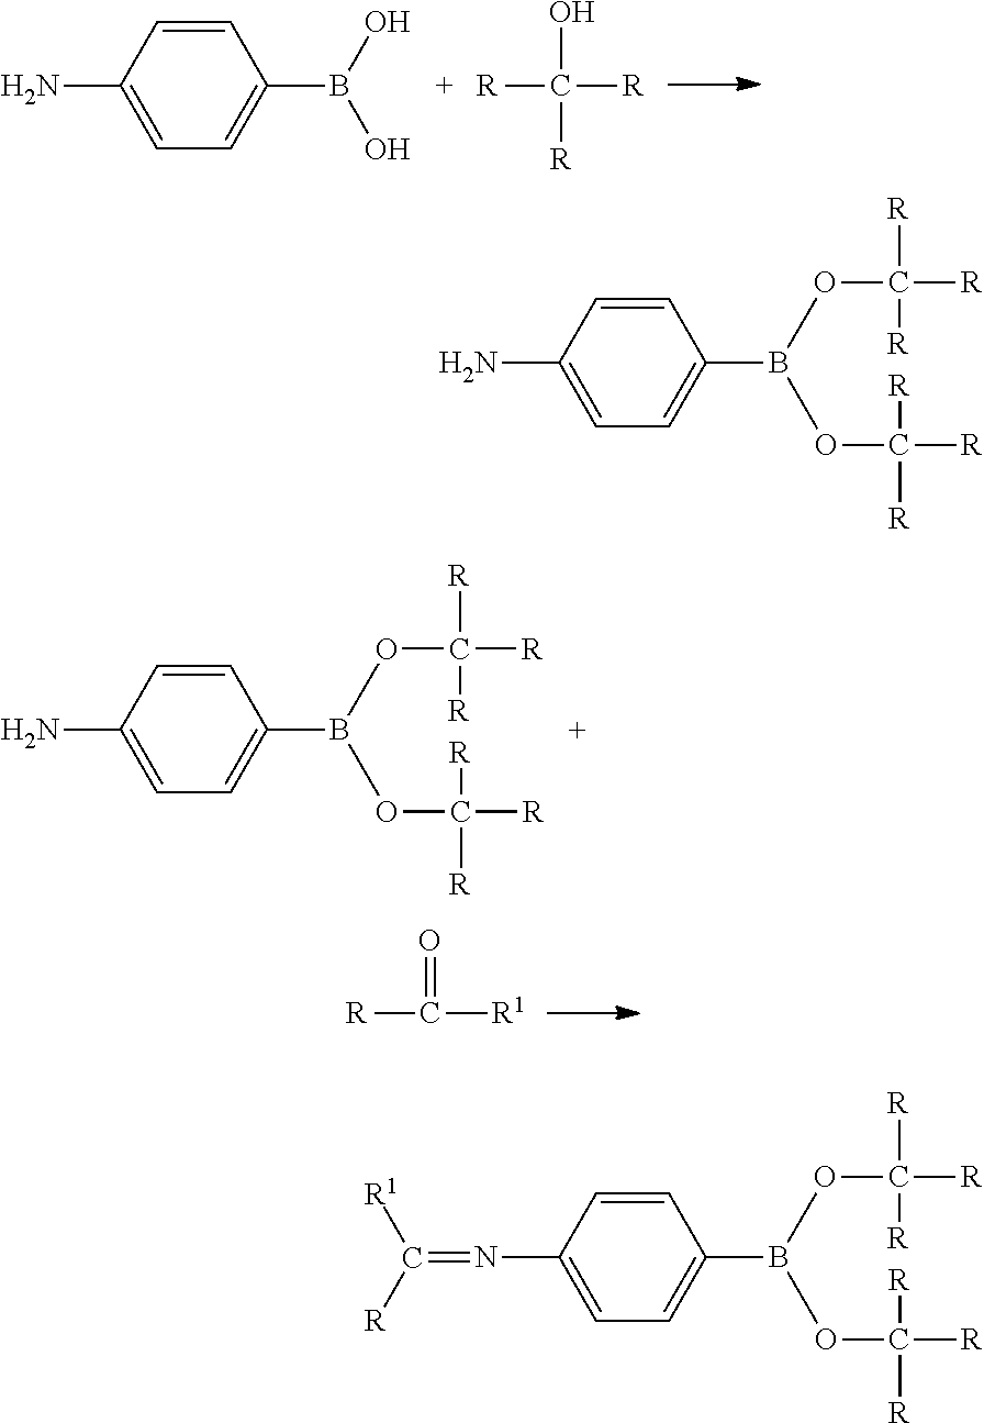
[R]C(=O)[R1].C1=CC(N)=CC=C1B(O)O.[R]C([R])(O)[R].C1=CC(N)=CC=C1B(OC([R])([R])[R])OC([R])([R])[R].C1=CC(N)=CC=C1B(OC([R])([R])[R])OC([R])([R])[R].C1=CC(N=C([R1])[R])=CC=C1B(OC([R])([R])[R])OC([R])([R])[R]
